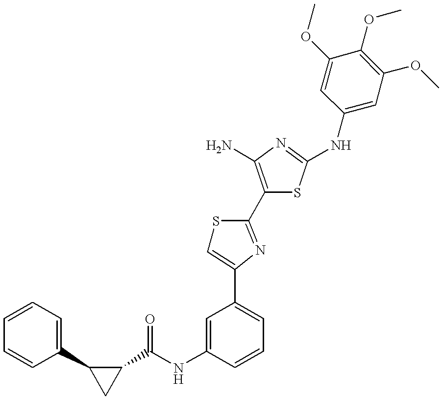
C1(C(NC2=CC(C3=CSC(C4=C(N)N=C(NC5=CC(OC)=C(OC)C(OC)=C5)S4)=N3)=CC=C2)=O)C(C2=CC=CC=C2)C1
